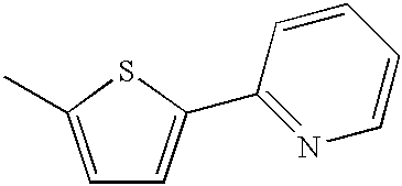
C1=C(C)SC(C2=NC=CC=C2)=C1
